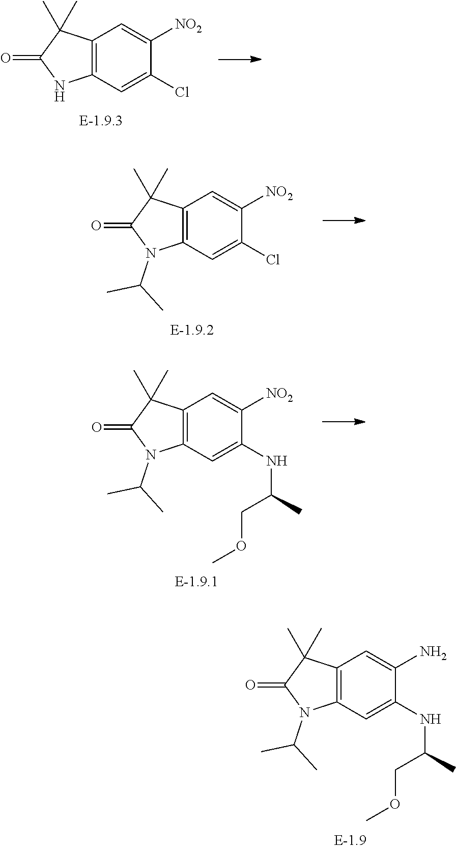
C1=C(Cl)C([NO2])=CC2=C1NC(=O)C2(C)C.CC(C)N1C2=C(C(C)(C)C1=O)C=C([NO2])C(Cl)=C2.CC(C)N1C2=C(C(C)(C)C1=O)C=C([NO2])C(NC(COC)C)=C2.CC(C)N1C2=C(C(C)(C)C1=O)C=C(N)C(NC(COC)C)=C2
